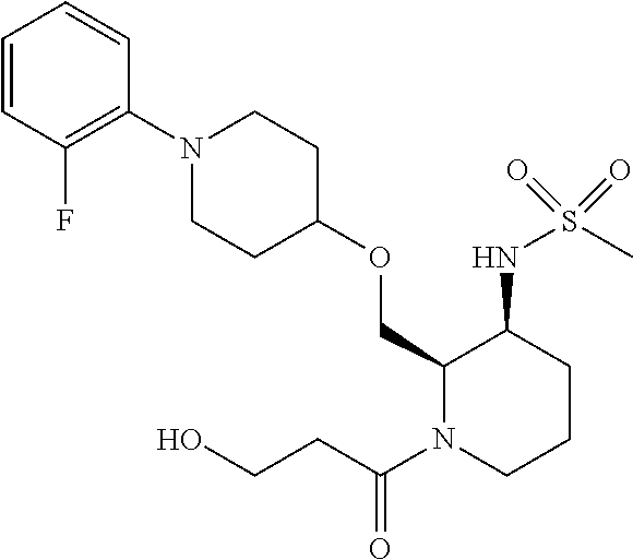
C1(COC2CCN(C3=C(F)C=CC=C3)CC2)N(C(CCO)=O)CCCC1NS(C)(=O)=O
